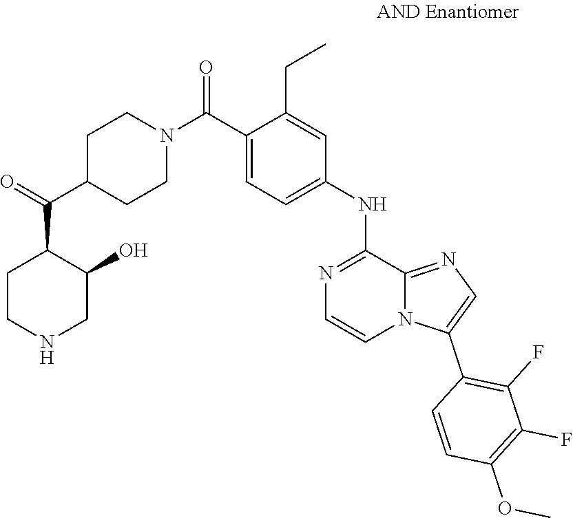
O=C(C1CCNCC1O)C1CCN(C(=O)C2=CC=C(NC3=NC=CN4C3=NC=C4C3=C(F)C(F)=C(OC)C=C3)C=C2CC)CC1
